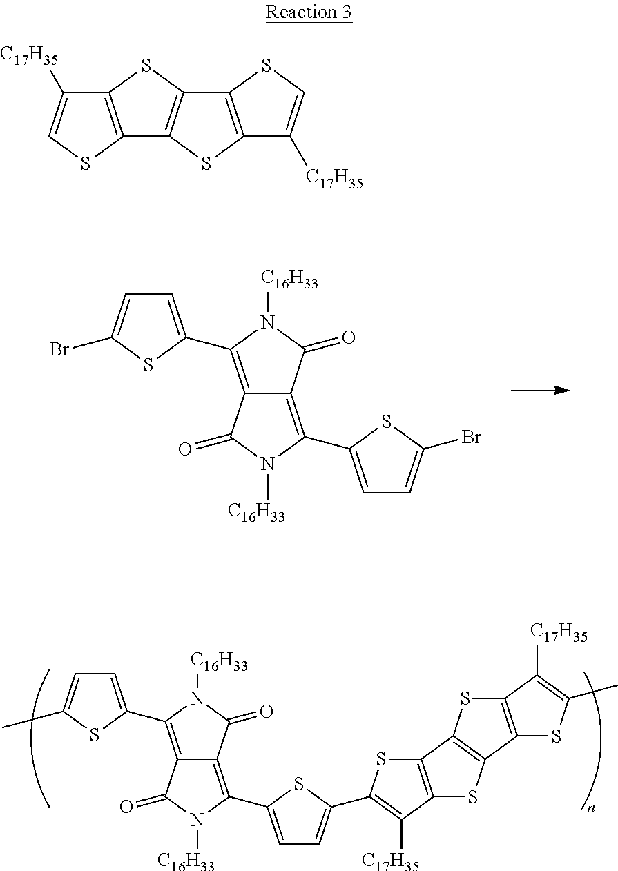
C12=C(SC=C1[C17H35])C1=C(S2)C2=C(S1)C([C17H35])=CS2.C1=C(C2=C3C(=C(C4=CC=C(Br)S4)N([C16H33])C3=O)C(=O)N2[C16H33])SC(Br)=C1.C1=C(C2=C3C(=C(C4=CC=C(C5=C([C17H35])C6=C(S5)C5=C(S6)C6=C(S5)C([C17H35])=C(C)S6)S4)N([C16H33])C3=O)C(=O)N2[C16H33])SC(C)=C1
